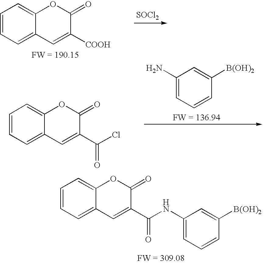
C1=CC=C2C(=C1)OC(=O)C(C(NC1=CC=CC([B(OH)2])=C1)=O)=C2.[SOCl2].C1=CC=C2C(=C1)OC(=O)C([COOH])=C2.C1=CC=C2C(=C1)OC(=O)C(C(Cl)=O)=C2.C1(N)=CC=CC([B(OH)2])=C1
